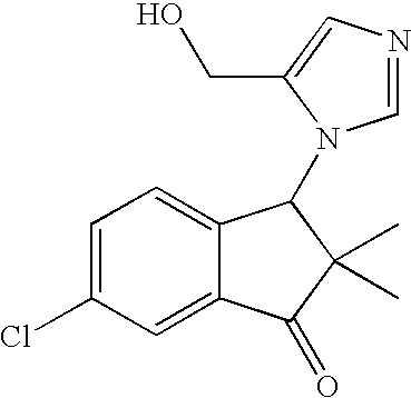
C1=C(Cl)C=C2C(=C1)C(N1C=NC=C1CO)C(C)(C)C2=O
